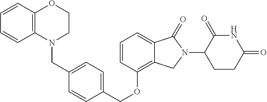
C(OC1=C2C(=CC=C1)C(=O)N(C1C(=O)NC(=O)CC1)C2)C1=CC=C(CN2C3=C(C=CC=C3)OCC2)C=C1
